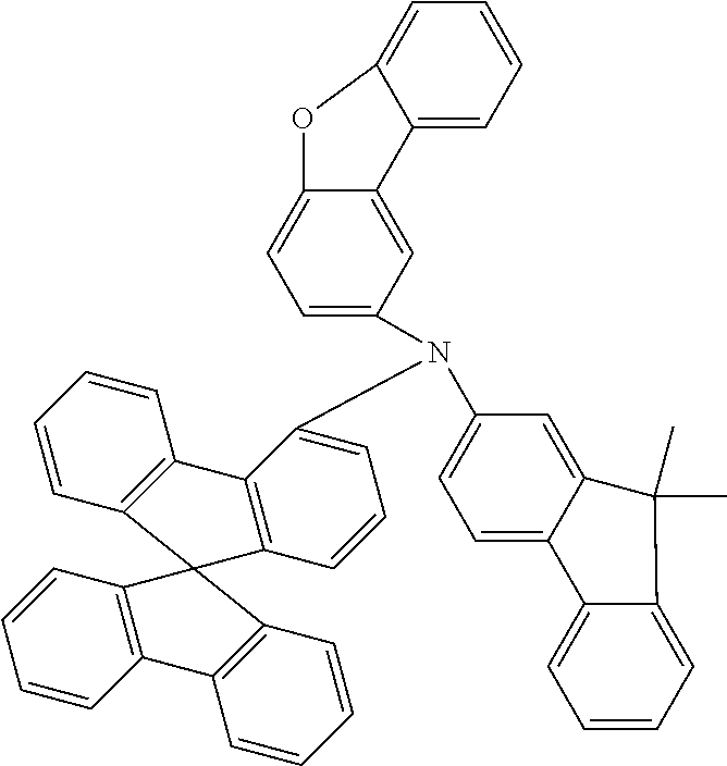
C1=CC2=C(C=C1)C1=C(C=CC=C1N(C1=CC=C3C(=C1)C(C)(C)C1=CC=CC=C31)C1=CC=C3C(=C1)C1=CC=CC=C1O3)C21C2=C(C=CC=C2)C2=C1C=CC=C2
